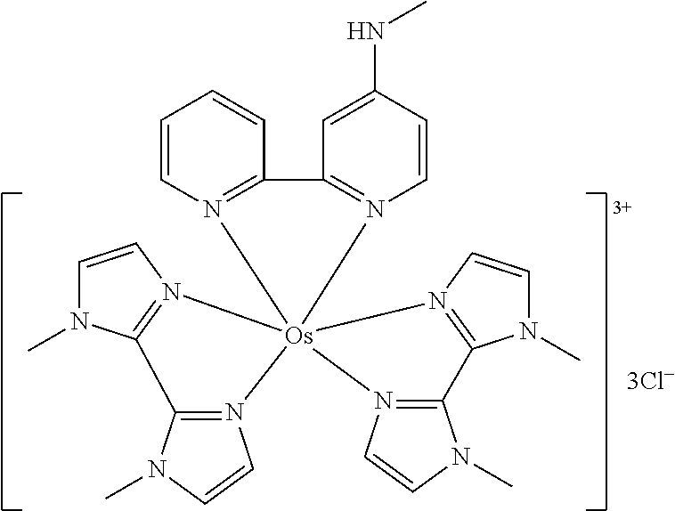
C1=CN2=C(C=C1)C1=N(C=CC(NC)=C1)[Os]213(N2=C(N(C)C=C2)C2=N1C=CN2C)N1=C(N(C)C=C1)C1=N3C=CN1C
